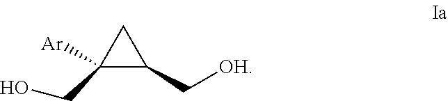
C1(C[OH])C([Ar])(CO)C1
